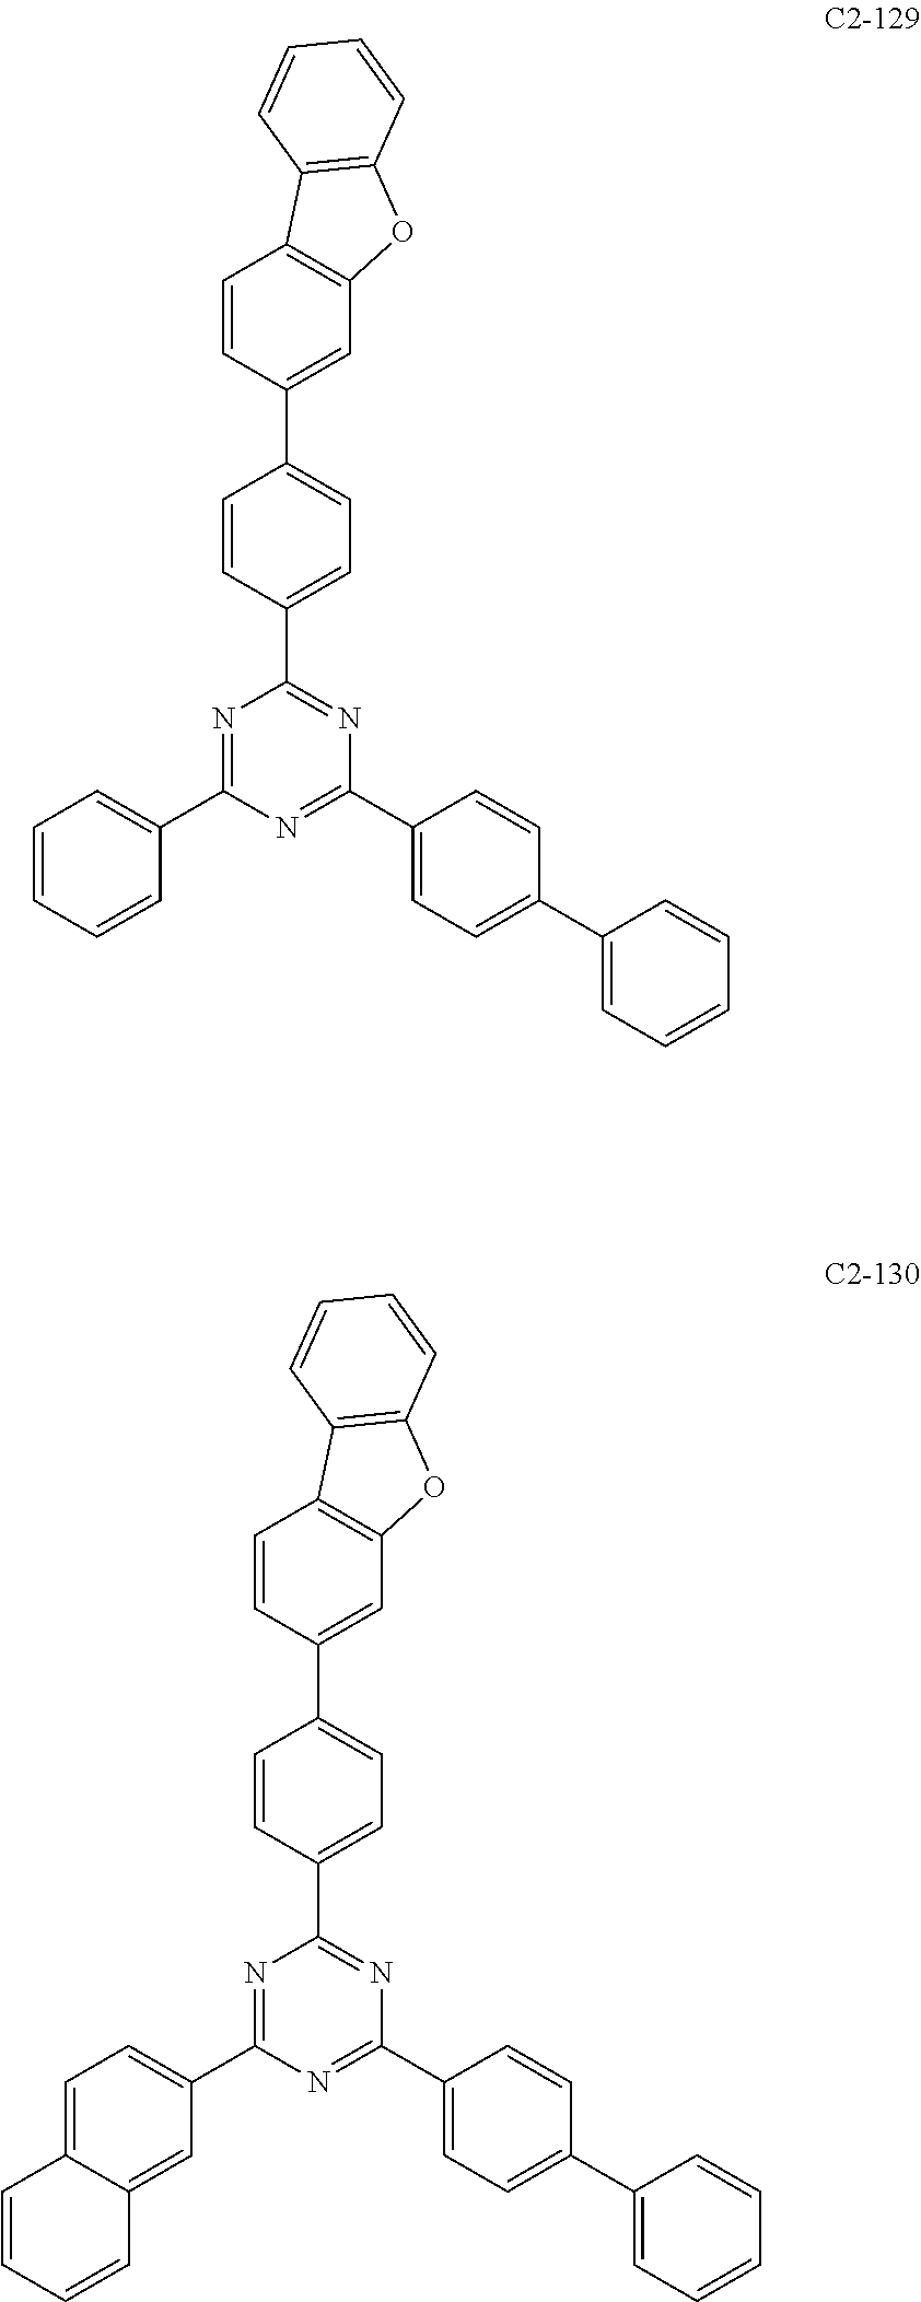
C1=CC(C2=CC=C(C3=NC(C4=CC=C(C5=CC=CC=C5)C=C4)=NC(C4=CC=CC=C4)=N3)C=C2)=CC2=C1C1=C(O2)C=CC=C1.C1=CC(C2=CC=C(C3=NC(C4=CC=C(C5=CC=CC=C5)C=C4)=NC(C4=CC=C5C(=C4)C=CC=C5)=N3)C=C2)=CC2=C1C1=C(O2)C=CC=C1
